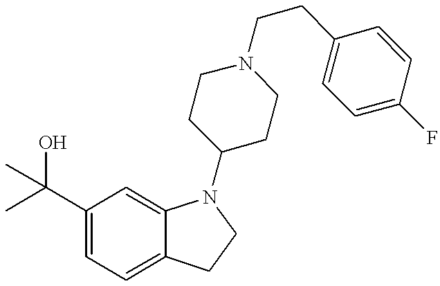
C1(C(C)(O)C)=CC=C2C(=C1)N(C1CCN(CCC3=CC=C(F)C=C3)CC1)CC2
